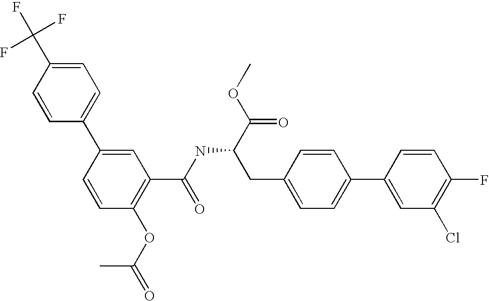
C1=CC(C2=CC(C(NC(C(OC)=O)CC3=CC=C(C4=CC(Cl)=C(F)C=C4)C=C3)=O)=C(OC(=O)C)C=C2)=CC=C1C(F)(F)F
